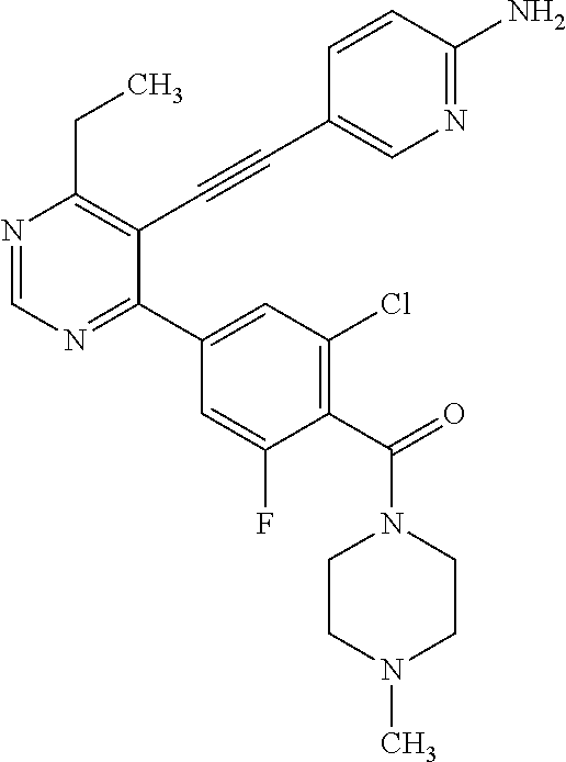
N1=CN=C(C2=CC(Cl)=C(C(N3CCN(C)CC3)=O)C(F)=C2)C(C#CC2=CN=C(N)C=C2)=C1CC
